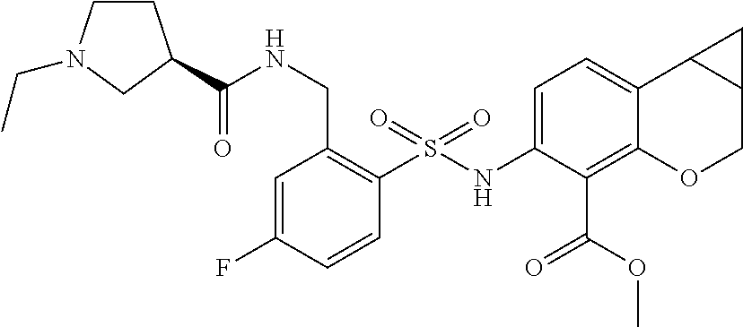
N(CC1=C(S(NC2=CC=C3C(=C2C(OC)=O)OCC2C3C2)(=O)=O)C=CC(F)=C1)C(=O)C1CCN(CC)C1
